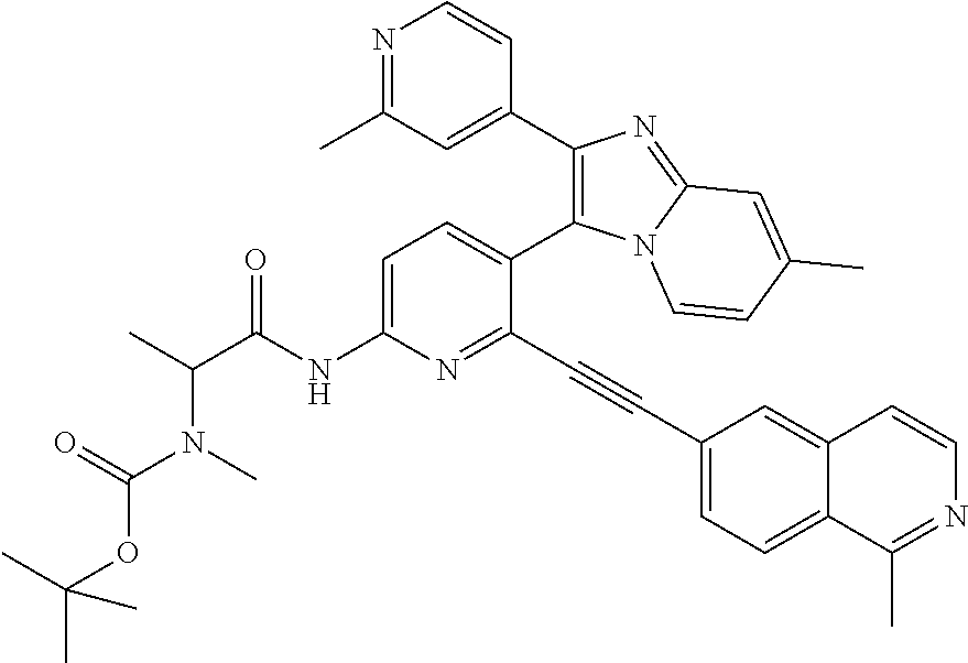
C1=C(NC(C(C)N(C(OC(C)(C)C)=O)C)=O)N=C(C#CC2=CC=C3C(=C2)C=CN=C3C)C(C2=C(C3=CC(C)=NC=C3)N=C3N2C=CC(C)=C3)=C1
